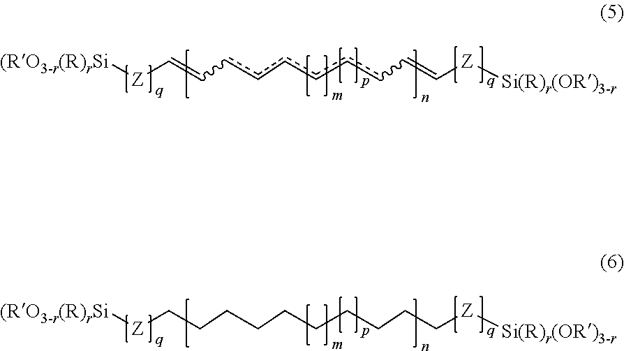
[(RO3-r(R)rSi][Z]C=CccccccC=C[Z][Si(R)r(OR)3-r].[(RO3-r(R)rSi][Z]CCCCCCCCCC[Z][Si(R)r(OR)3-r]
